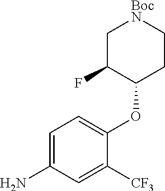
C1C(F)C(OC2=CC=C(N)C=C2[CF3])CC[BocN]1
